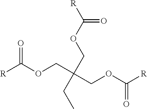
O=C(OCC(COC([R])=O)(COC([R])=O)CC)[R]
